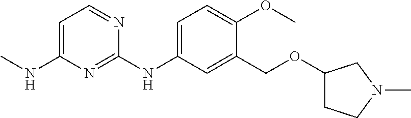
C1=C(NC)N=C(NC2=CC=C(OC)C(COC3CCN(C)C3)=C2)N=C1
